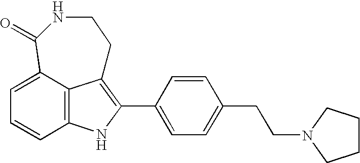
C12=C3C(=CC=C1)C(=O)NCCC3=C(C1=CC=C(CCN3CCCC3)C=C1)N2
